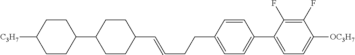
C1=CC(CCC=CC2CCC(C3CCC([C3H7])CC3)CC2)=CC=C1C1=CC=C([OC3H7])C(F)=C1F
